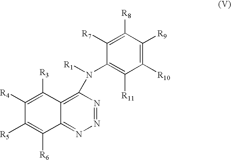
N1=NC(N([R1])C2=C([R11])C([R10])=C([R9])C([R8])=C2[R7])=C2C(=N1)C([R6])=C([R5])C([R4])=C2[R3]
